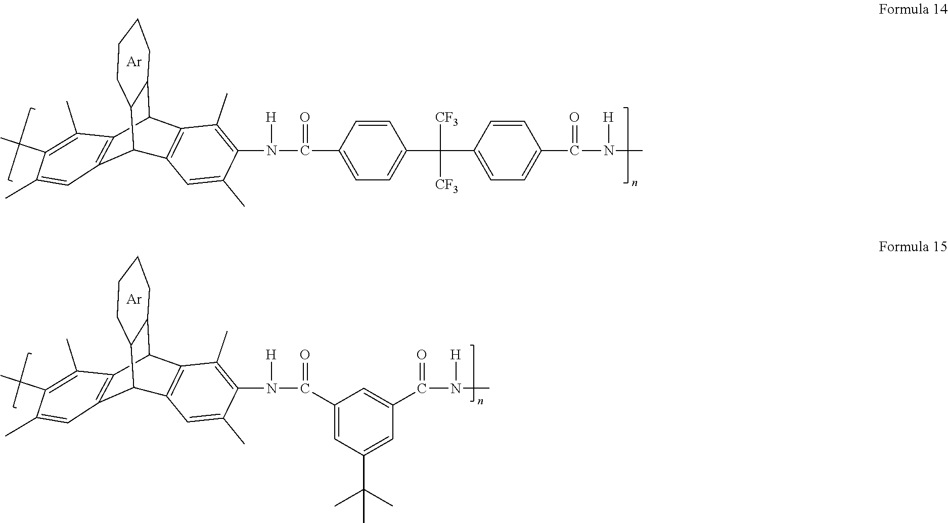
[Ar].C1=C(C)C(N([H])C(=O)C2=CC=C(C([CF3])([CF3])C3=CC=C(C(=O)N([H])C)C=C3)C=C2)=C(C)C2=C1C1C3=C(C2C2CCCCC21)C(C)=C(C)C(C)=C3.[Ar].C1=C(C)C(N([H])C(=O)C2=CC(C(C)(C)C)=CC(C(N([H])C)=O)=C2)=C(C)C2=C1C1C3=C(C2C2CCCCC21)C(C)=C(C)C(C)=C3
